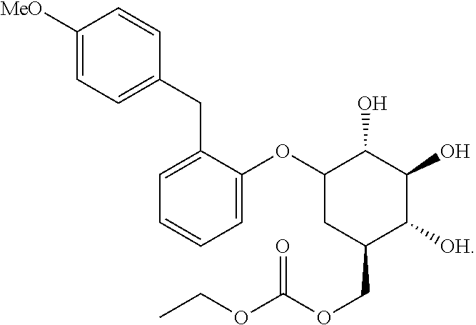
C1C(COC(=O)OCC)C([OH])C(O)C(O)C1OC1=CC=CC=C1CC1=CC=C([MeO])C=C1
